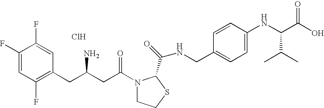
Cl.C1(F)=CC(F)=C(CC(CC(=O)N2CCSC2C(=O)NCC2=CC=C(NC(C(O)=O)C(C)C)C=C2)N)C=C1F
